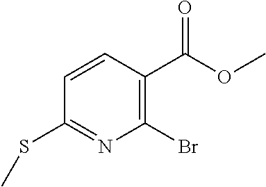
C1=CC(C(OC)=O)=C(Br)N=C1SC
